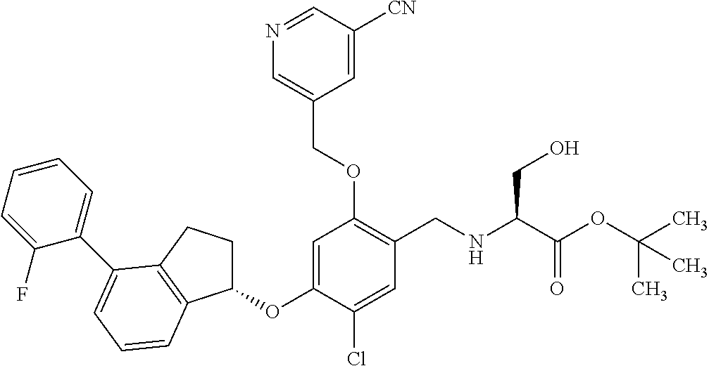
C1(OC2=CC(OCC3=CN=CC([CN])=C3)=C(CNC(C(OC(C)(C)C)=O)CO)C=C2Cl)CCC2=C1C=CC=C2C1=CC=CC=C1F
